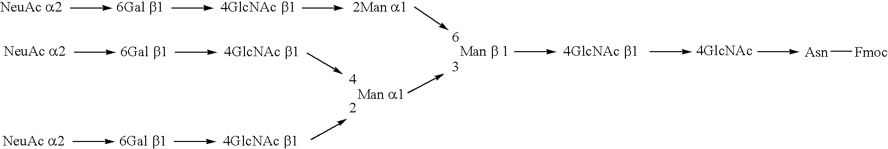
[Asn][Fmoc]
